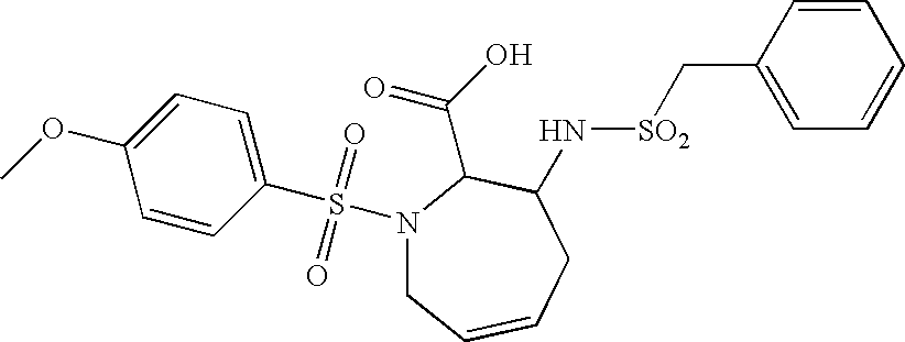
N1(S(C2=CC=C(OC)C=C2)(=O)=O)CC=CCC(N[SO2]CC2=CC=CC=C2)C1C(O)=O
